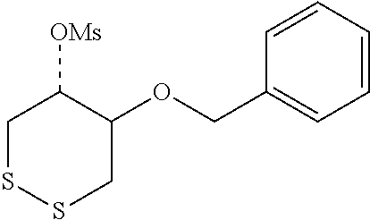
C1SSCC(OCC2=CC=CC=C2)C1[OMs]
